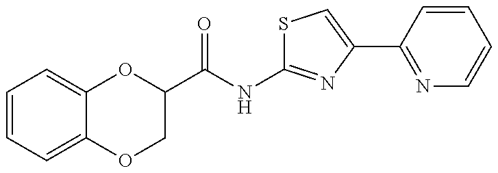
C(=O)(NC1=NC(C2=NC=CC=C2)=CS1)C1OC2=CC=CC=C2OC1
